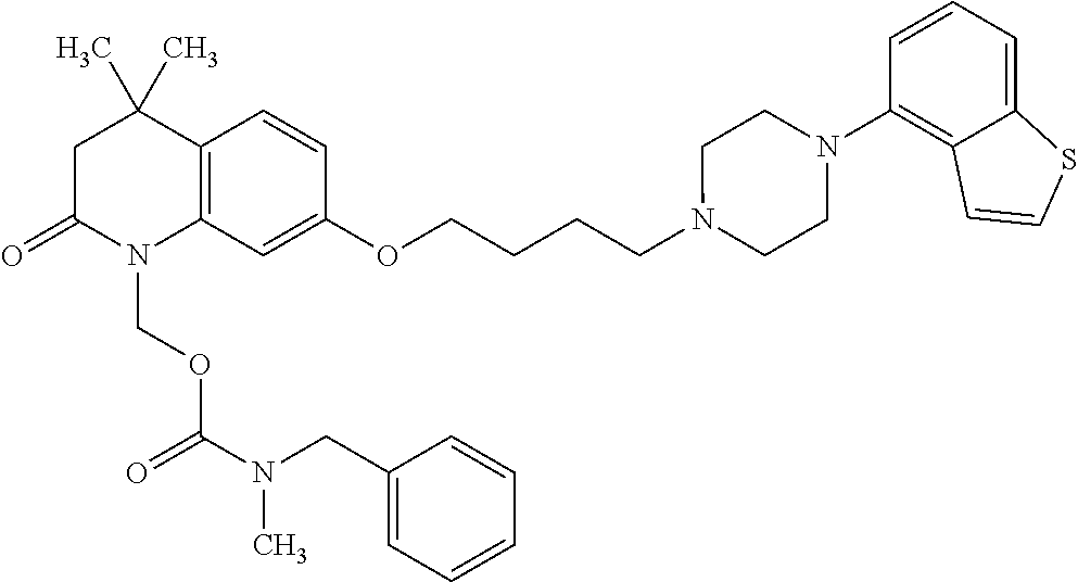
C1C(=O)N(COC(N(CC2=CC=CC=C2)C)=O)C2=C(C1(C)C)C=CC(OCCCCN1CCN(C3=C4C(=CC=C3)SC=C4)CC1)=C2
